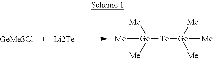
[GeMe3Cl].[Li2Te].[Ge]([Te][Ge]([Me])([Me])[Me])([Me])([Me])[Me]
